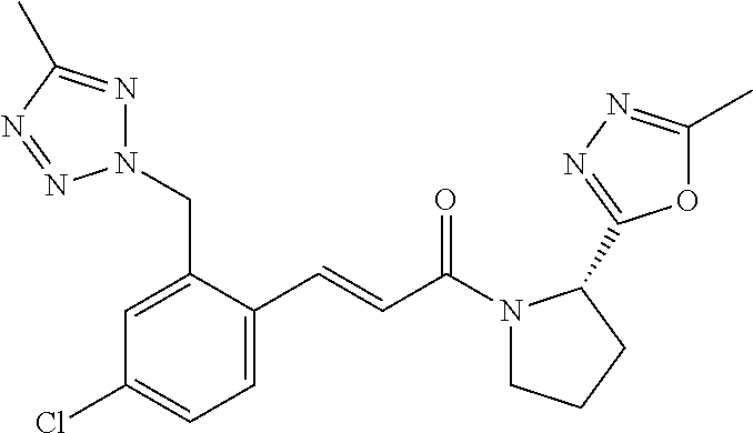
C1(C=CC(N2CCCC2C2=NN=C(C)O2)=O)=CC=C(Cl)C=C1CN1N=C(C)N=N1
